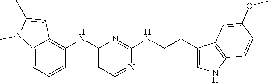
C12=CC=CC(NC3=CC=NC(NCCC4=CNC5=C4C=C(OC)C=C5)=N3)=C1C=C(C)N2C
